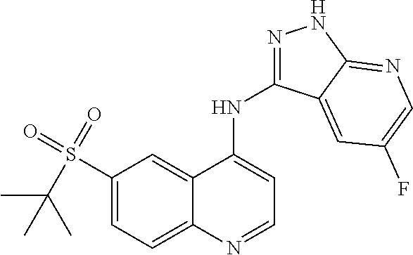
S(C1=CC=C2C(=C1)C(NC1=NNC3=NC=C(F)C=C13)=CC=N2)(=O)(=O)C(C)(C)C
